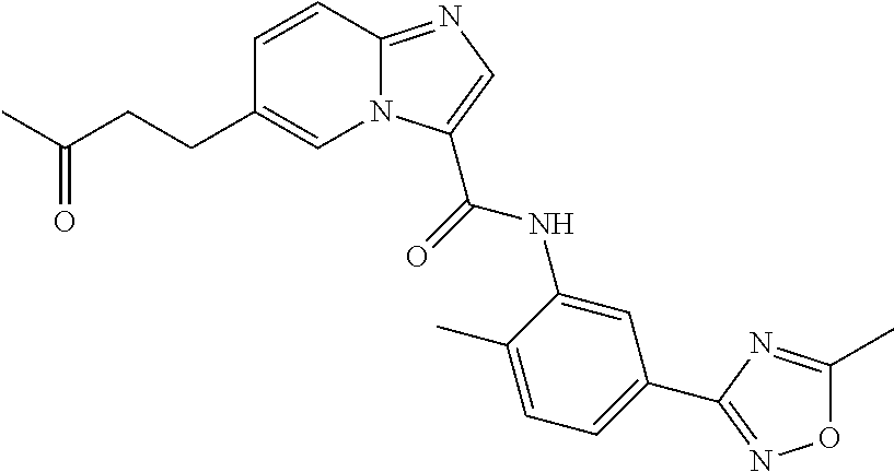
N12C(=NC=C1C(=O)NC1=CC(C3=NOC(C)=N3)=CC=C1C)C=CC(CCC(C)=O)=C2
